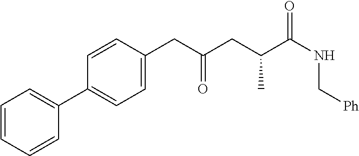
C1=CC=CC(C2=CC=C(CC(CC(C(NC[Ph])=O)C)=O)C=C2)=C1
